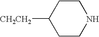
C1CNCCC1[CH2CH2]
